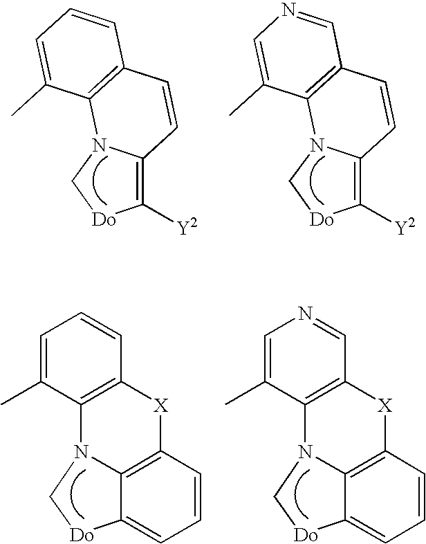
C1([Y2])=C2N(C[Do]1)C1=C(C=C2)C=CC=C1C.C1([Y2])=C2N(C[Do]1)C1=C(C=C2)C=NC=C1C.C1=C(C)C2=C(C=C1)[X]C1=C3C(=CC=C1)[Do]CN23.C1=C(C)C2=C(C=N1)[X]C1=C3C(=CC=C1)[Do]CN23
